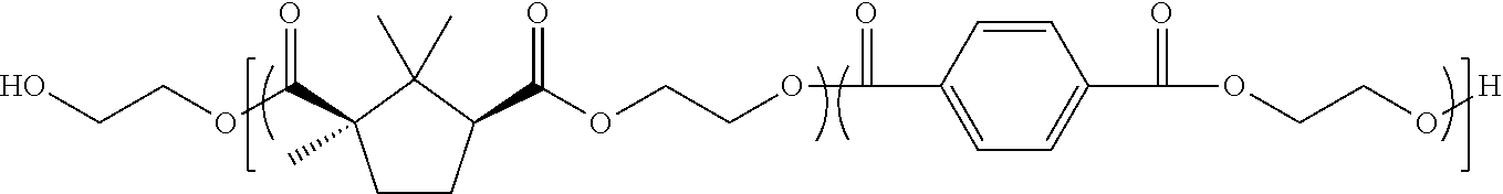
C1CC(C(OCCOC(C2=CC=C(C(OCCO[H])=O)C=C2)=O)=O)C(C)(C)C1(C(OCCO)=O)C
